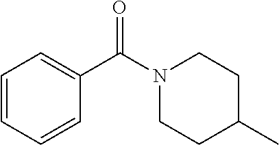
N1(C(C2=CC=CC=C2)=O)CCC(C)CC1
